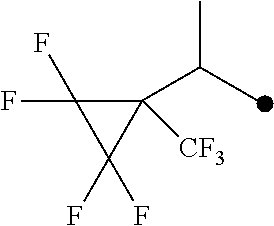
C1([CF3])(C(C)C)C(F)(F)C1(F)F
